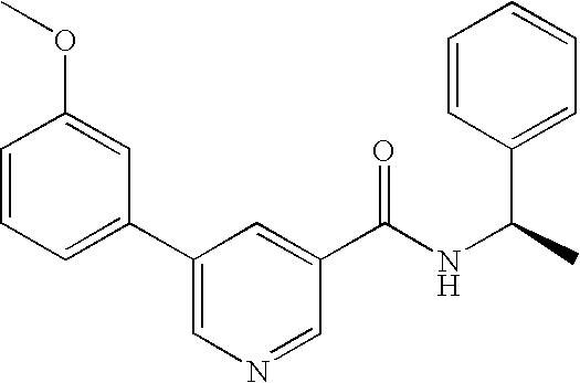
C1=CC(OC)=CC(C2=CN=CC(C(NC(C3=CC=CC=C3)C)=O)=C2)=C1
